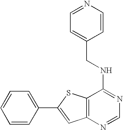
C1=C(C2=CC3=C(S2)C(NCC2=CC=NC=C2)=NC=N3)C=CC=C1
